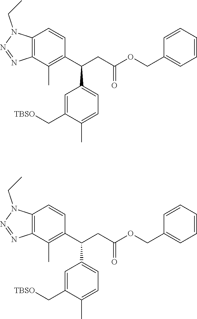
C1=C(C[TBSO])C(C)=CC=C1C(CC(=O)OCC1=CC=CC=C1)C1=C(C)C2=C(C=C1)N(CC)N=N2.C1=C(C[TBSO])C(C)=CC=C1C(CC(=O)OCC1=CC=CC=C1)C1=C(C)C2=C(C=C1)N(CC)N=N2
